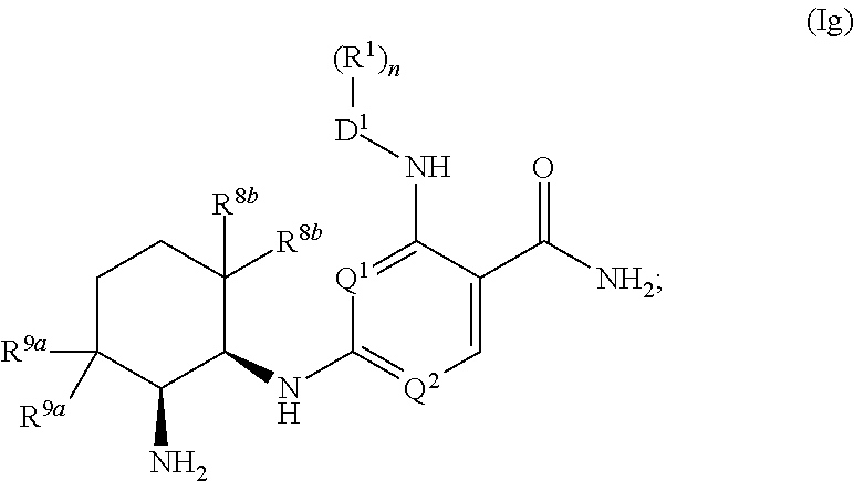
C1=C(C([NH2])=O)C(N[D1][(R1)n])=[Q1]C(NC2C([R8b])([R8b])CCC([R9a])([R9a])C2N)=[Q2]1
